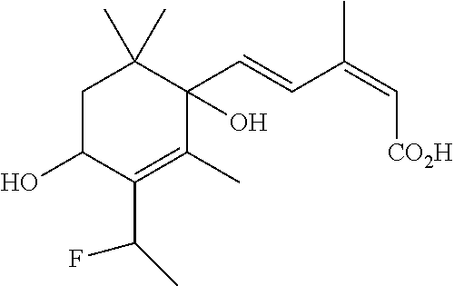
C1C(O)C(C(C)F)=C(C)C(C=CC(=C[CO2H])C)(O)C1(C)C
